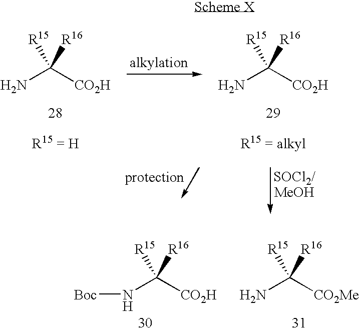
NC([CO2H])([R15])[R16].NC([CO2H])([R15])[R16].N(C([CO2H])([R15])[R16])[Boc].NC([CO2Me])([R15])[R16]
